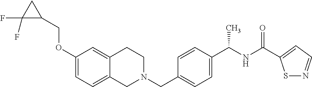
C1(OCC2CC2(F)F)=CC=C2C(=C1)CCN(CC1=CC=C(C(NC(=O)C3=CC=NS3)C)C=C1)C2
